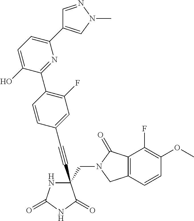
C(#CC1(CN2C(=O)C3=C(C2)C=CC(OC)=C3F)NC(=O)NC1=O)C1=CC(F)=C(C2=NC(C3=CN(C)N=C3)=CC=C2O)C=C1
